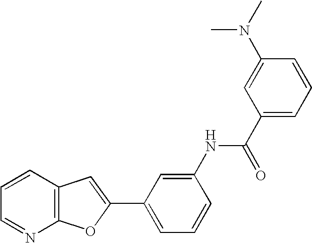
C12=C(C=CC=N1)C=C(C1=CC=CC(NC(C3=CC=CC(N(C)C)=C3)=O)=C1)O2
